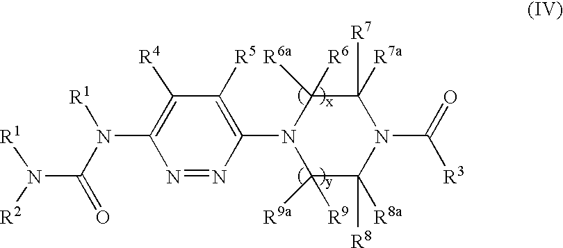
N1=NC(N2C([R9a])([R9])C([R8a])([R8])N(C([R3])=O)C([R7a])([R7])C2([R6a])[R6])=C([R5])C([R4])=C1N([R1])C(N([R1])[R2])=O
